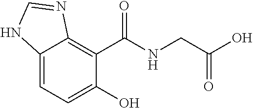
C12=CC=C(O)C(C(NCC(=O)O)=O)=C1N=CN2
